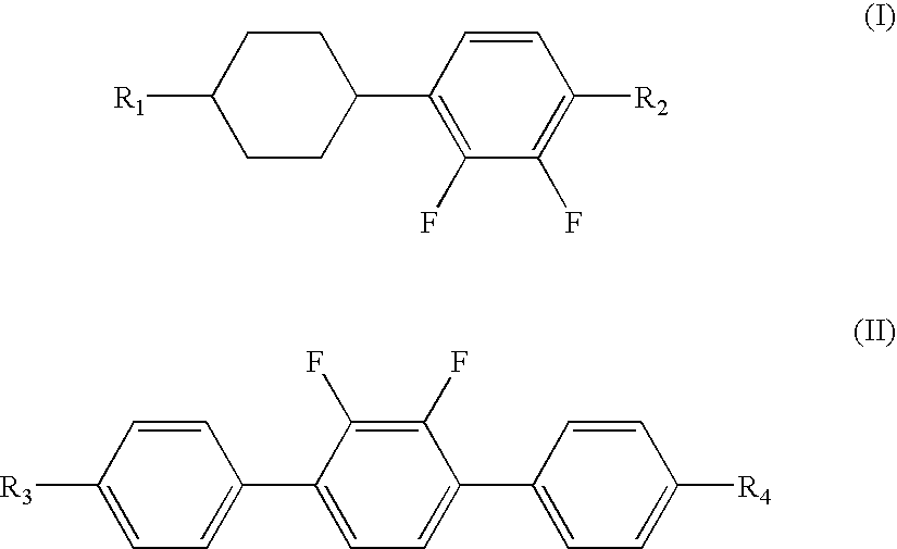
C1CC(C2=C(F)C(F)=C([R2])C=C2)CCC1[R1].C1=C([R3])C=CC(C2=CC=C(C3=CC=C([R4])C=C3)C(F)=C2F)=C1
